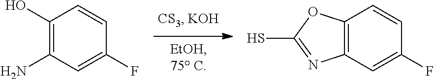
C12=C(OC(S)=N1)C=CC(F)=C2.C1(N)=C(O)C=CC(F)=C1
